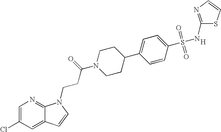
C1=C(Cl)C=C2C(=N1)N(CCC(N1CCC(C3=CC=C(S(=O)(=O)NC4=NC=CS4)C=C3)CC1)=O)C=C2.[H]
